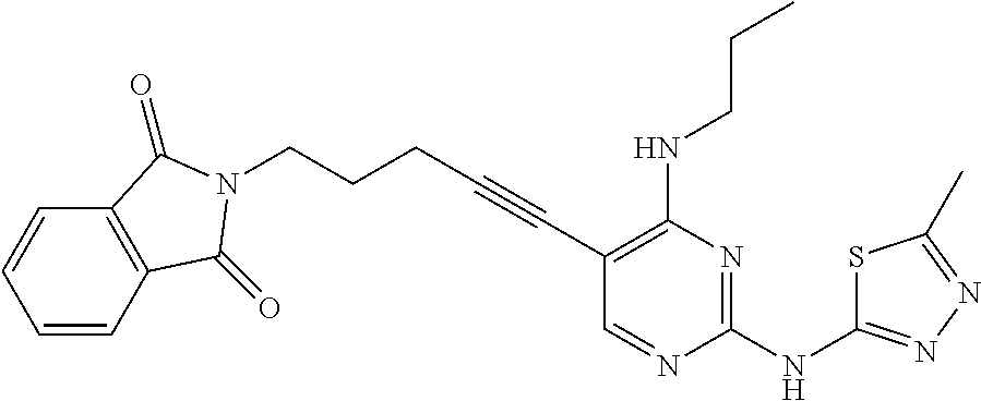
C(#CC1=C(NCCC)N=C(NC2=NN=C(C)S2)N=C1)CCCN1C(=O)C2=C(C=CC=C2)C1=O
